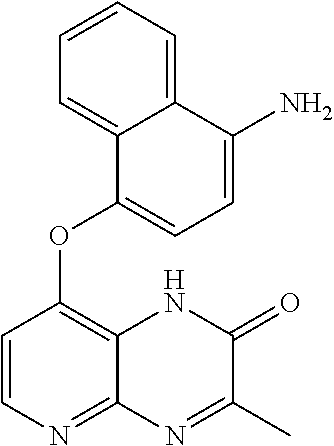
C12=CC=CC=C1C(N)=CC=C2OC1=C2C(=NC=C1)N=C(C)C(=O)N2
